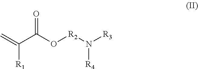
C=C(C(O[R2]N([R3])[R4])=O)[R1]
